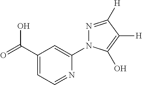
C1(C(=O)O)=CC=NC(N2N=C([H])C([H])=C2O)=C1
